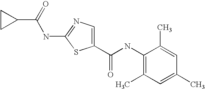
N(C1=NC=C(C(NC2=C(C)C=C(C)C=C2C)=O)S1)C(=O)C1CC1
